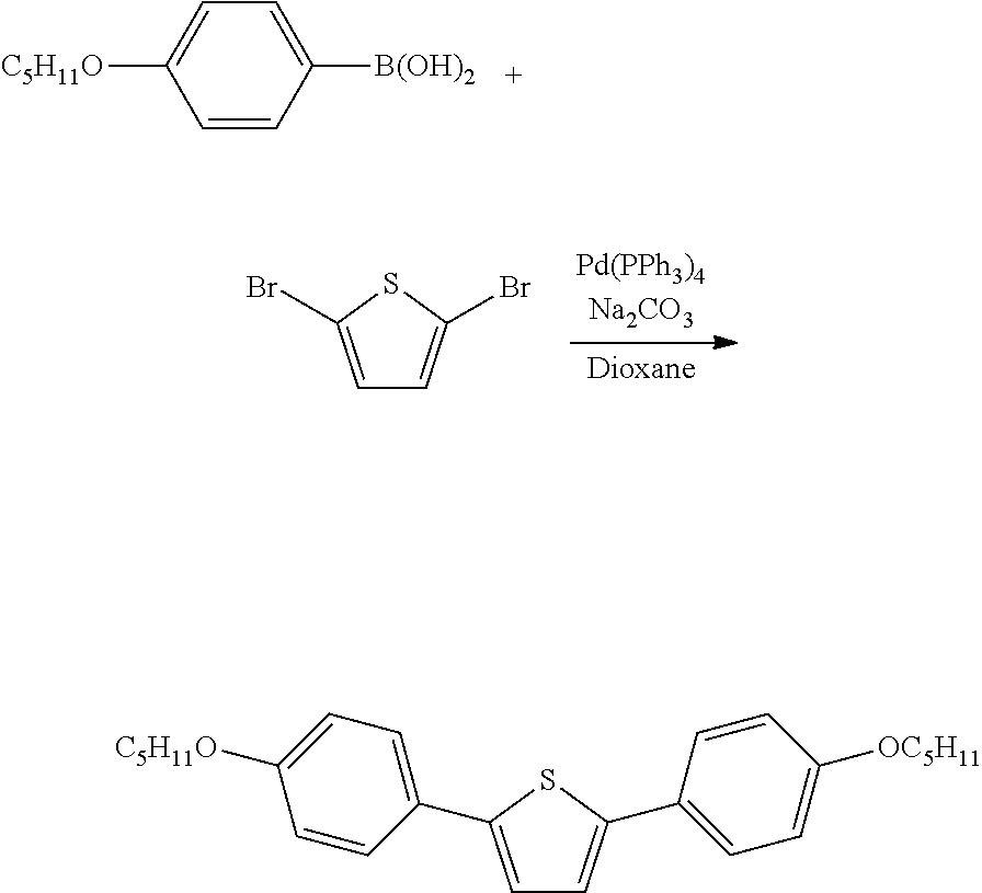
C1=C([C5H11O])C=CC([B(OH)2])=C1.C1=C(Br)SC(Br)=C1.C1=C(C2=CC=C([C5H11O])C=C2)SC(C2=CC=C([OC5H11])C=C2)=C1
